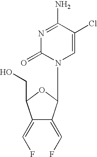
OCC1C(=CF)C(=CF)C(N2C=C(Cl)C(N)=NC2=O)O1
